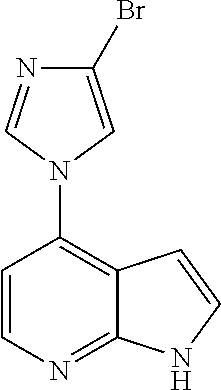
C1=CC(N2C=NC(Br)=C2)=C2C(=N1)NC=C2
